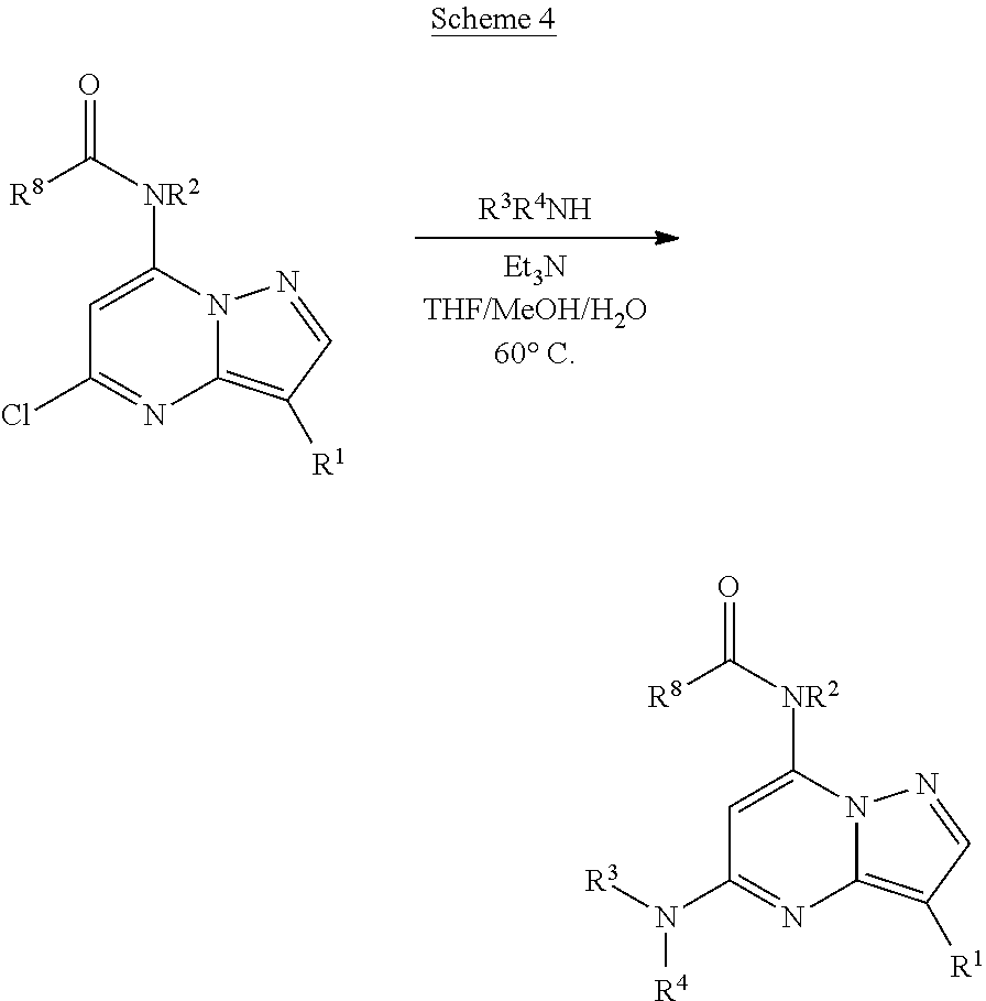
C1=C([NR2]C(=O)[R8])N2C(=C([R1])C=N2)N=C1Cl.C1=C([NR2]C(=O)[R8])N2C(=C([R1])C=N2)N=C1N([R3])[R4]
